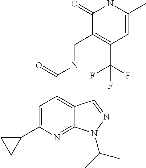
C12=NC(C3CC3)=CC(C(=O)NCC3=C(C(F)(F)F)C=C(C)NC3=O)=C1C=NN2C(C)C
